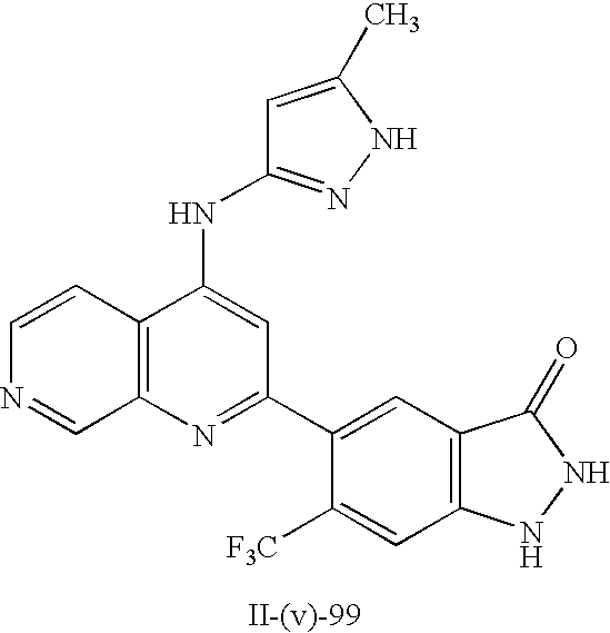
C1=C(C)NN=C1NC1=CC(C2=CC3=C(C=C2[F3C])NNC3=O)=NC2=C1C=CN=C2
